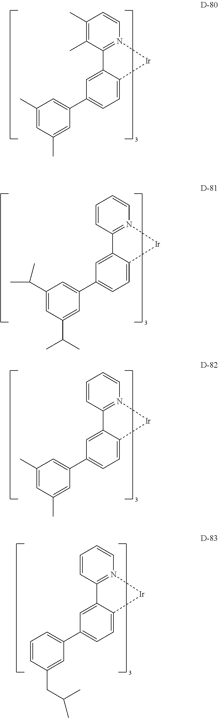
C1=CN2=C(C(C)=C1C)C1=CC(C3=CC(C)=CC(C)=C3)=CC=C1[Ir]2.C1=CN2=C(C=C1)C1=CC(C3=CC(C)=CC(C)=C3)=CC=C1[Ir]2.C1=CN2=C(C=C1)C1=CC(C3=CC=CC(CC(C)C)=C3)=CC=C1[Ir]2.C1=CN2=C(C=C1)C1=CC(C3=CC(C(C)C)=CC(C(C)C)=C3)=CC=C1[Ir]2
